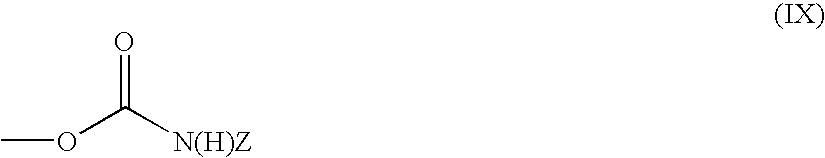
O=C(OC)[N(H)Z]
